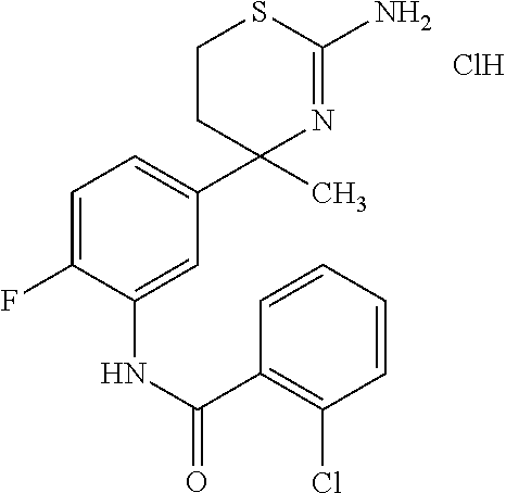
C1=C(F)C(NC(C2=C(Cl)C=CC=C2)=O)=CC(C2(C)N=C(N)SCC2)=C1.Cl
